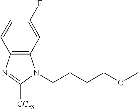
C1=C(F)C=CC2=C1N(CCCCOC)C([CCl3])=N2
